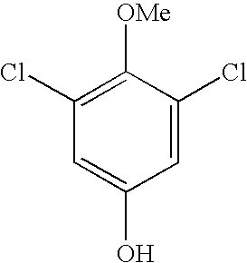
C1(Cl)=C([OMe])C(Cl)=CC(O)=C1
